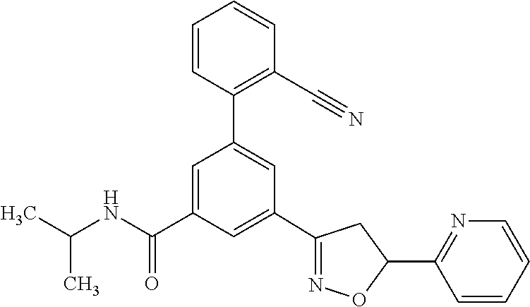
C1(C2=NOC(C3=NC=CC=C3)C2)=CC(C(NC(C)C)=O)=CC(C2=C(C#N)C=CC=C2)=C1
